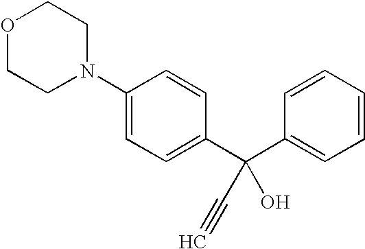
C1(N2CCOCC2)=CC=C(C(C2=CC=CC=C2)(O)C#C)C=C1
